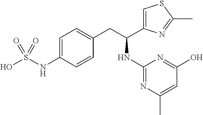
C1=C(C(CC2=CC=C(NS(O)(=O)=O)C=C2)NC2=NC(C)=CC(O)=N2)N=C(C)S1
